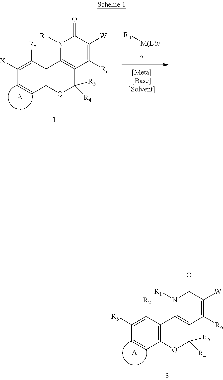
C12=C([Q]C([R5])([R4])C3=C1N([R1])C(=O)C([W])=C3[R6])C=CC([X])=C2[R2].[A].[R3][M(L)n].C12=C([Q]C([R5])([R4])C3=C1N([R1])C(=O)C([W])=C3[R6])C=CC([R3])=C2[R2].[A]
